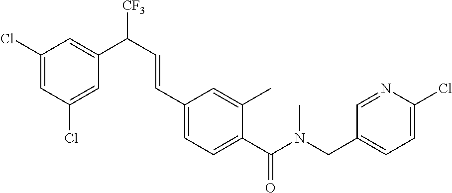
C1(Cl)=CC(Cl)=CC(C([CF3])C=CC2=CC=C(C(N(CC3=CC=C(Cl)N=C3)C)=O)C(C)=C2)=C1
